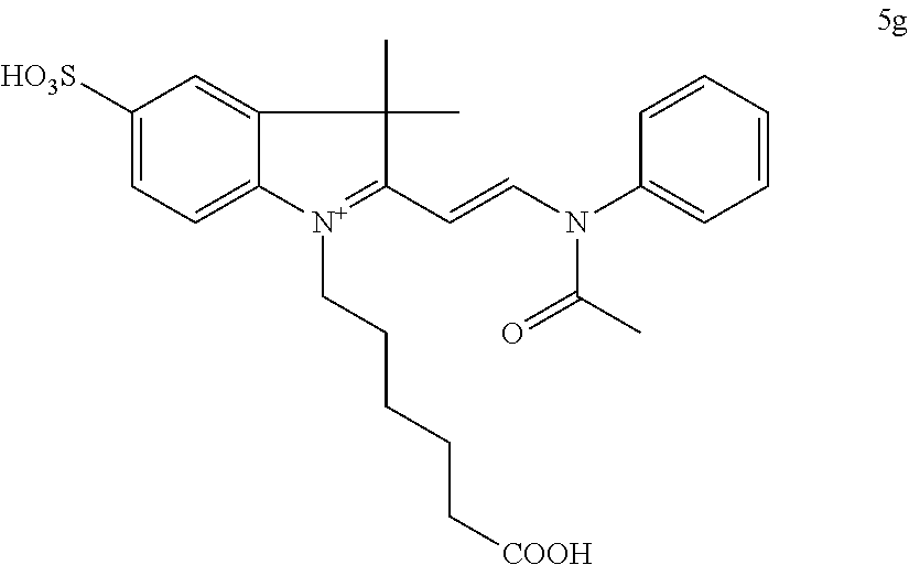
C1([HO3S])=CC=C2C(=C1)C(C)(C)C(C=CN(C1=CC=CC=C1)C(C)=O)=[N+]2CCCCC[COOH]
